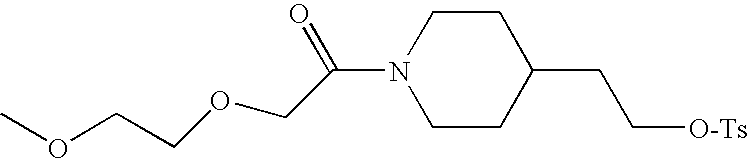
COCCOCC(N1CCC(CC[O-Ts])CC1)=O
